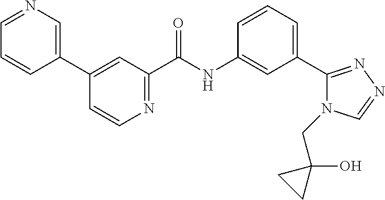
C1=CC(C2=CC(C(NC3=CC(C4=NN=CN4CC4(O)CC4)=CC=C3)=O)=NC=C2)=CN=C1
